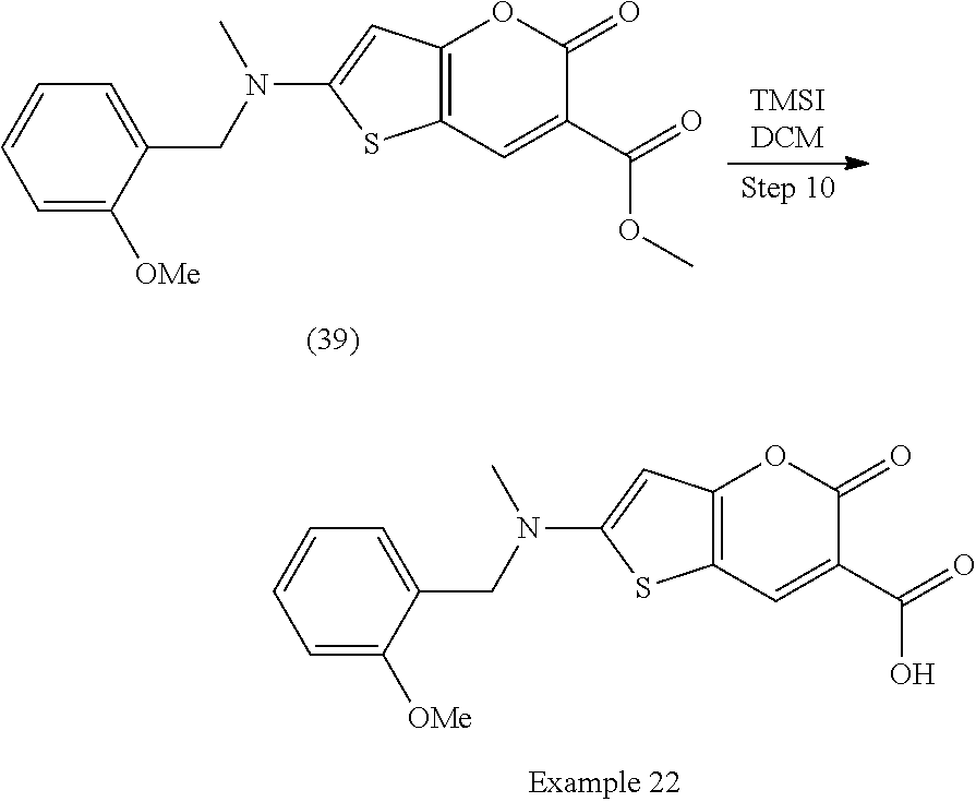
C12=C(C=C(C(=O)OC)C(=O)O1)SC(N(CC1=CC=CC=C1[OMe])C)=C2.C12=C(C=C(C(=O)O)C(=O)O1)SC(N(CC1=CC=CC=C1[OMe])C)=C2
